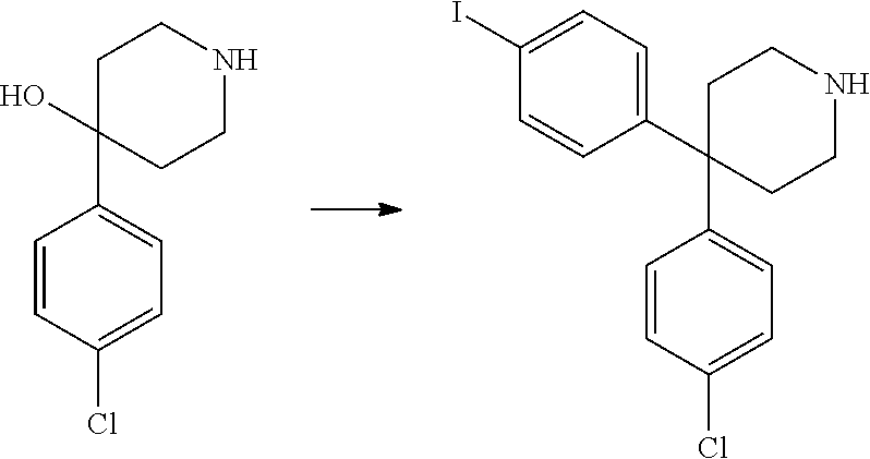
OC1(C2=CC=C(Cl)C=C2)CCNCC1.C1(C2(C3=CC=C(Cl)C=C3)CCNCC2)=CC=C(I)C=C1
